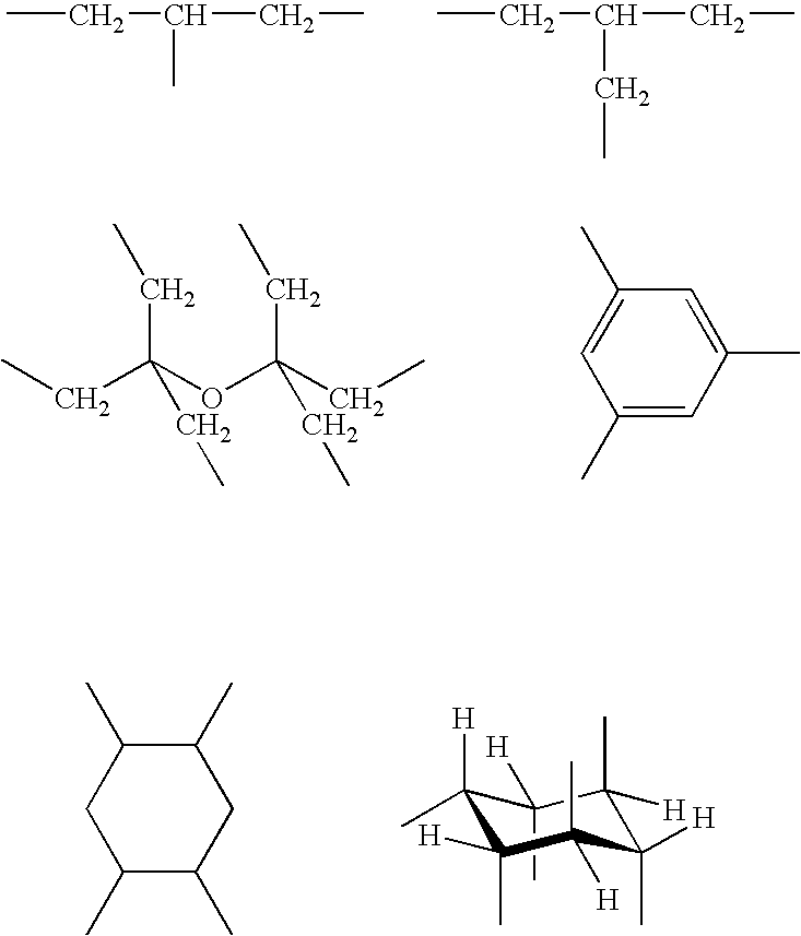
CCC(C)CC.CCC(CC)CC.CCC(CC)(OC(CC)(CC)CC)CC.C1(C)=CC(C)=CC(C)=C1.C1(C)C(C)CC(C)C(C)C1.C1(C)([H])C([H])(C)C([H])(C)C(C)([H])C(C)([H])C1([H])C
